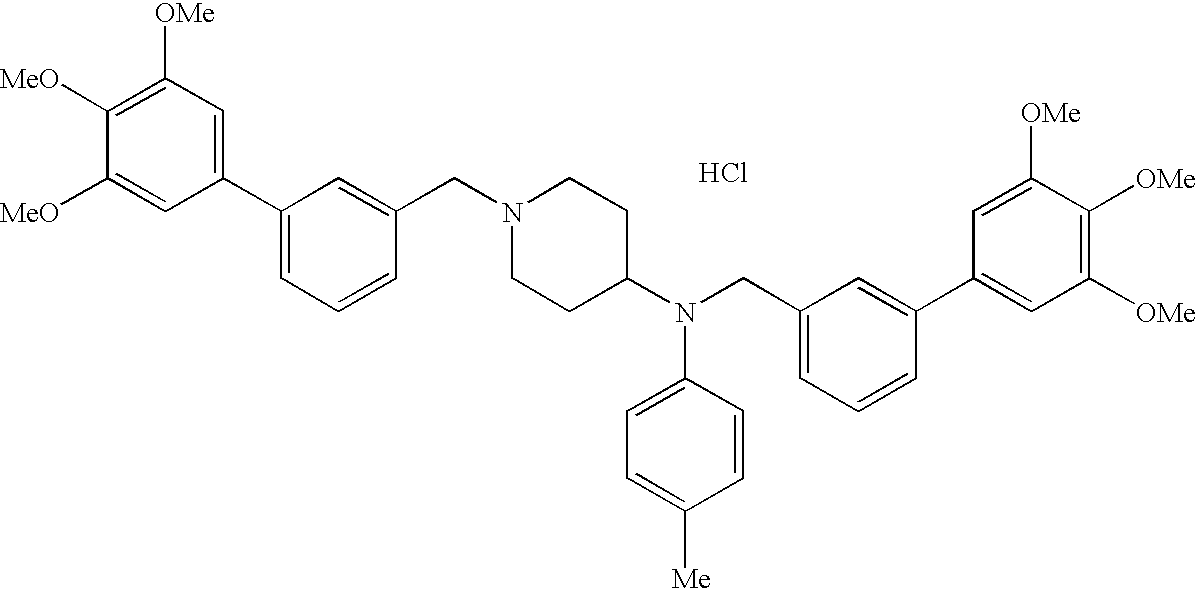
Cl.C1([OMe])=C([MeO])C([MeO])=CC(C2=CC=CC(CN3CCC(N(CC4=CC=CC(C5=CC([OMe])=C([OMe])C([OMe])=C5)=C4)C4=CC=C([Me])C=C4)CC3)=C2)=C1
